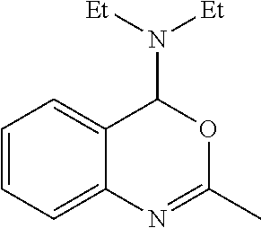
C12=CC=CC=C1N=C(C)OC2N([Et])[Et]
